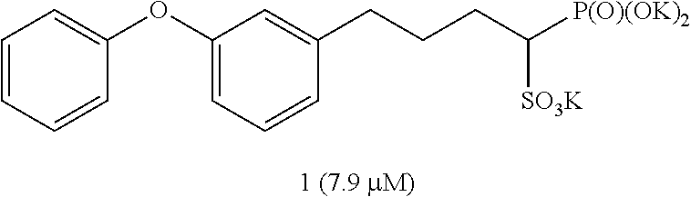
C1(OC2=CC=CC=C2)=CC=CC(CCCC([P(O)(OK)2])[SO3K])=C1
